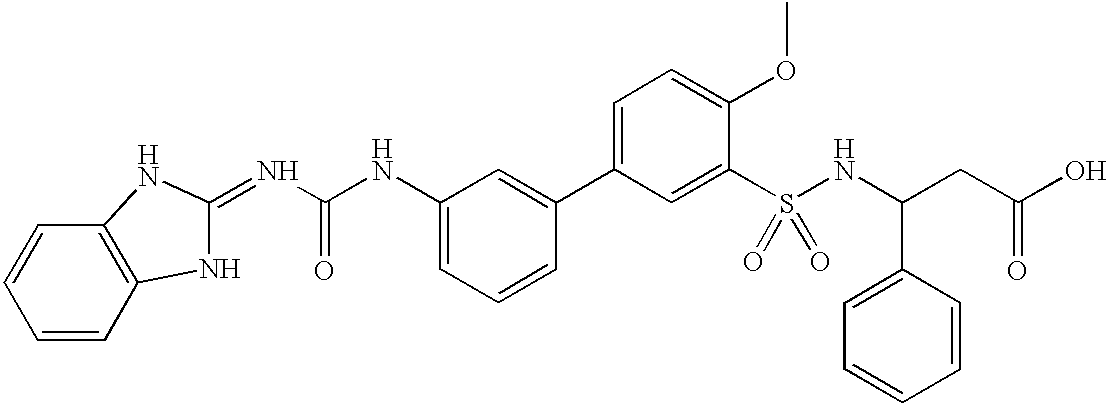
C1=CC2=C(C=C1)NC(=NC(NC1=CC=CC(C3=CC=C(OC)C(S(NC(CC(O)=O)C4=CC=CC=C4)(=O)=O)=C3)=C1)=O)N2
